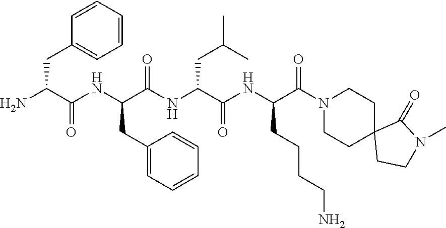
NC(C(NC(C(NC(C(NC(C(N1CCC2(CC1)CCN(C)C2=O)=O)CCCCN)=O)CC(C)C)=O)CC1=CC=CC=C1)=O)CC1=CC=CC=C1
